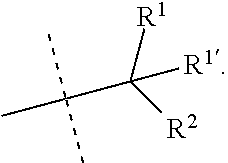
C(C([R2])([R1])[R1])(C)(C)C
